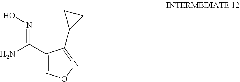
C1(C(N)=NO)=CON=C1C1CC1
